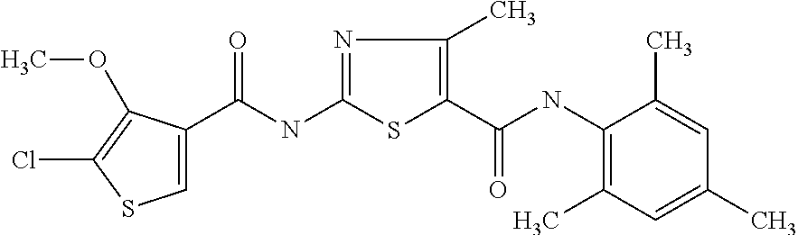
C1=C(C(NC2=NC(C)=C(C(NC3=C(C)C=C(C)C=C3C)=O)S2)=O)C(OC)=C(Cl)S1
